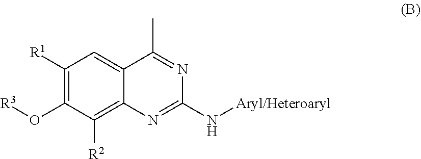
C1([R1])=C(O[R3])C([R2])=C2C(=C1)C(C)=NC(N[Aryl/Heteroaryl])=N2
